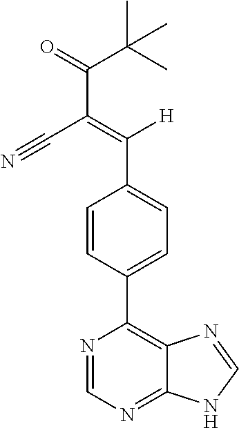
N1=CN=C2C(=C1C1=CC=C(C(=C(C#N)C(=O)C(C)(C)C)[H])C=C1)N=CN2
